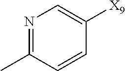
N1=C(C)C=CC([X9])=C1
